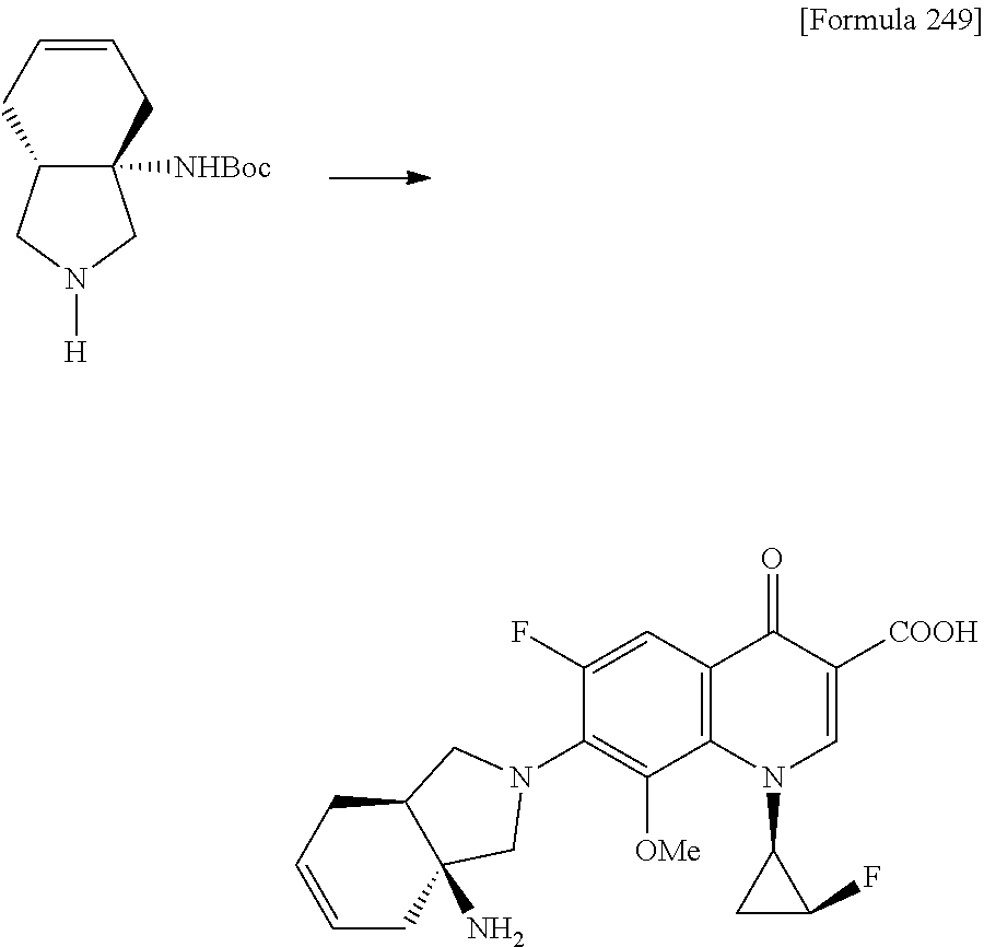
[H]N1CC2([NHBoc])C(C1)CC=CC2.C1=CCC2C(N)(C1)CN(C1=C([OMe])C3=C(C=C1F)C(=O)C([COOH])=CN3C1C(F)C1)C2
